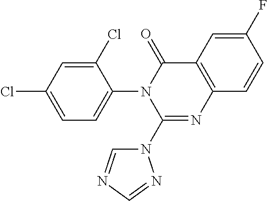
C1(Cl)=CC(Cl)=CC=C1N1C(N2C=NC=N2)=NC2=C(C1=O)C=C(F)C=C2
